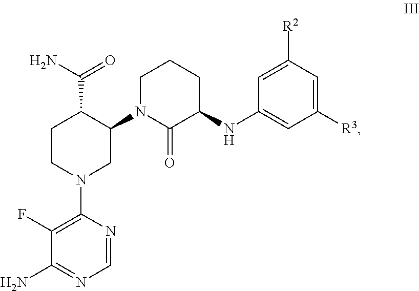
C1N(C2C(C(N)=O)CCN(C3=C(F)C(N)=NC=N3)C2)C(=O)C(NC2=CC([R3])=CC([R2])=C2)CC1
